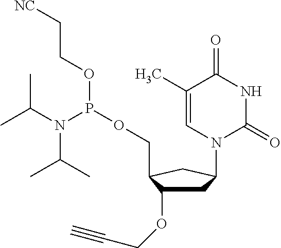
C1C(OCC#C)C(COP(OCC[NC])N(C(C)C)C(C)C)CC1N1C(=O)NC(=O)C(C)=C1
